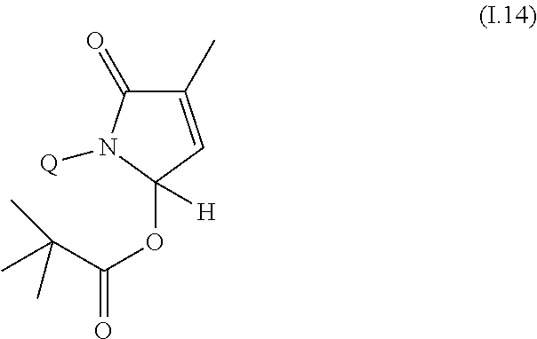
C1(C)=CC(OC(=O)C(C)(C)C)([H])N([Q])C1=O
